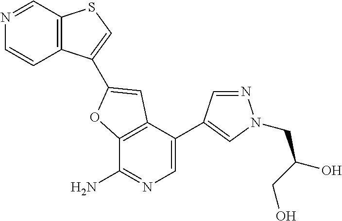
C12=C(C(C3=CN(CC(O)CO)N=C3)=CN=C1N)C=C(C1=CSC3=C1C=CN=C3)O2
